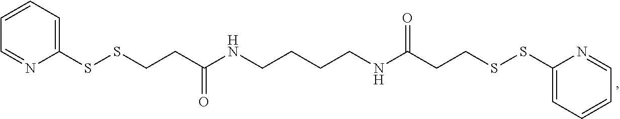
C1(SSCCC(NCCCCNC(CCSSC2=CC=CC=N2)=O)=O)=CC=CC=N1
